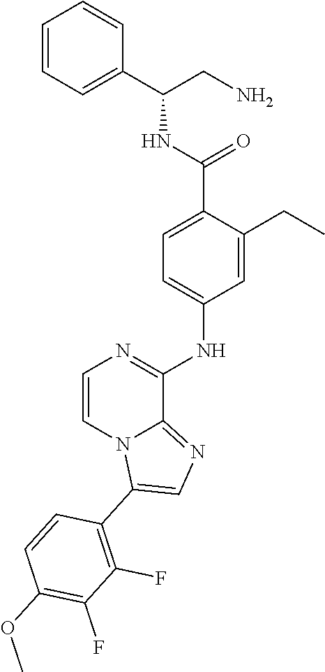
N1=C(NC2=CC=C(C(NC(C3=CC=CC=C3)CN)=O)C(CC)=C2)C2=NC=C(C3=C(F)C(F)=C(OC)C=C3)N2C=C1
